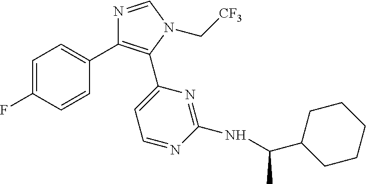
C1=C(F)C=CC(C2=C(C3=CC=NC(NC(C)C4CCCCC4)=N3)N(C[CF3])C=N2)=C1
